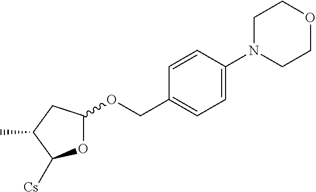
O1C(OCC2=CC=C(N3CCOCC3)C=C2)CC(C)C1[Cs]
